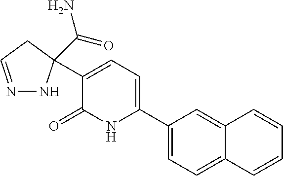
C1(C2=CC=C(C3(C(N)=O)NN=CC3)C(=O)N2)=CC=C2C(=C1)C=CC=C2
